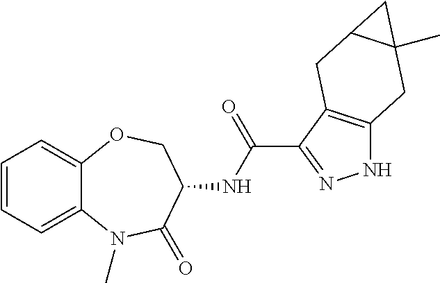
C1=CC=C2C(=C1)OCC(NC(C1=NNC3=C1CC1C(C)(C3)C1)=O)C(=O)N2C
